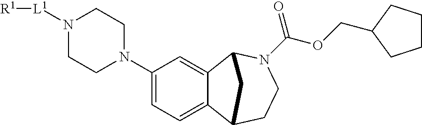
O(C(=O)N1CCC2C3=CC=C(N4CCN([L1][R1])CC4)C=C3C1C2)CC1CCCC1
